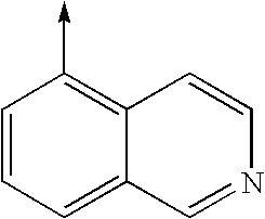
C1=CC=C2C(=C1->C)C=CN=C2
